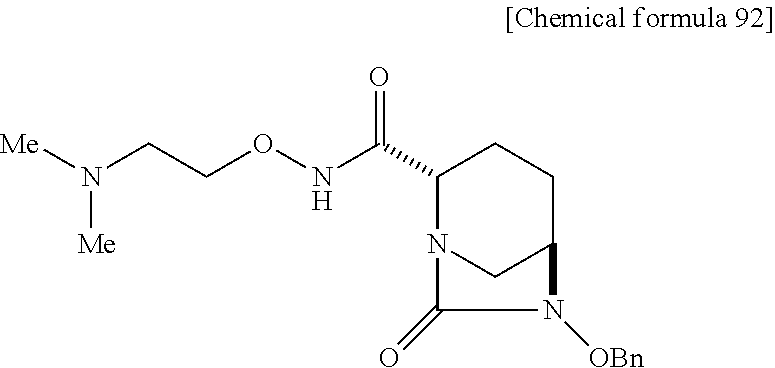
C1(C(=O)NOCCN([Me])[Me])N2CC(CC1)N([OBn])C2=O
